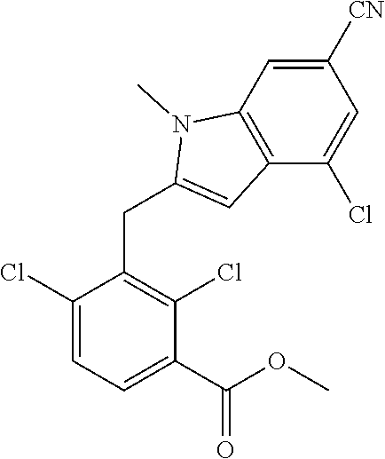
C1(Cl)=CC=C(C(=O)OC)C(Cl)=C1CC1=CC2=C(N1C)C=C([CN])C=C2Cl
